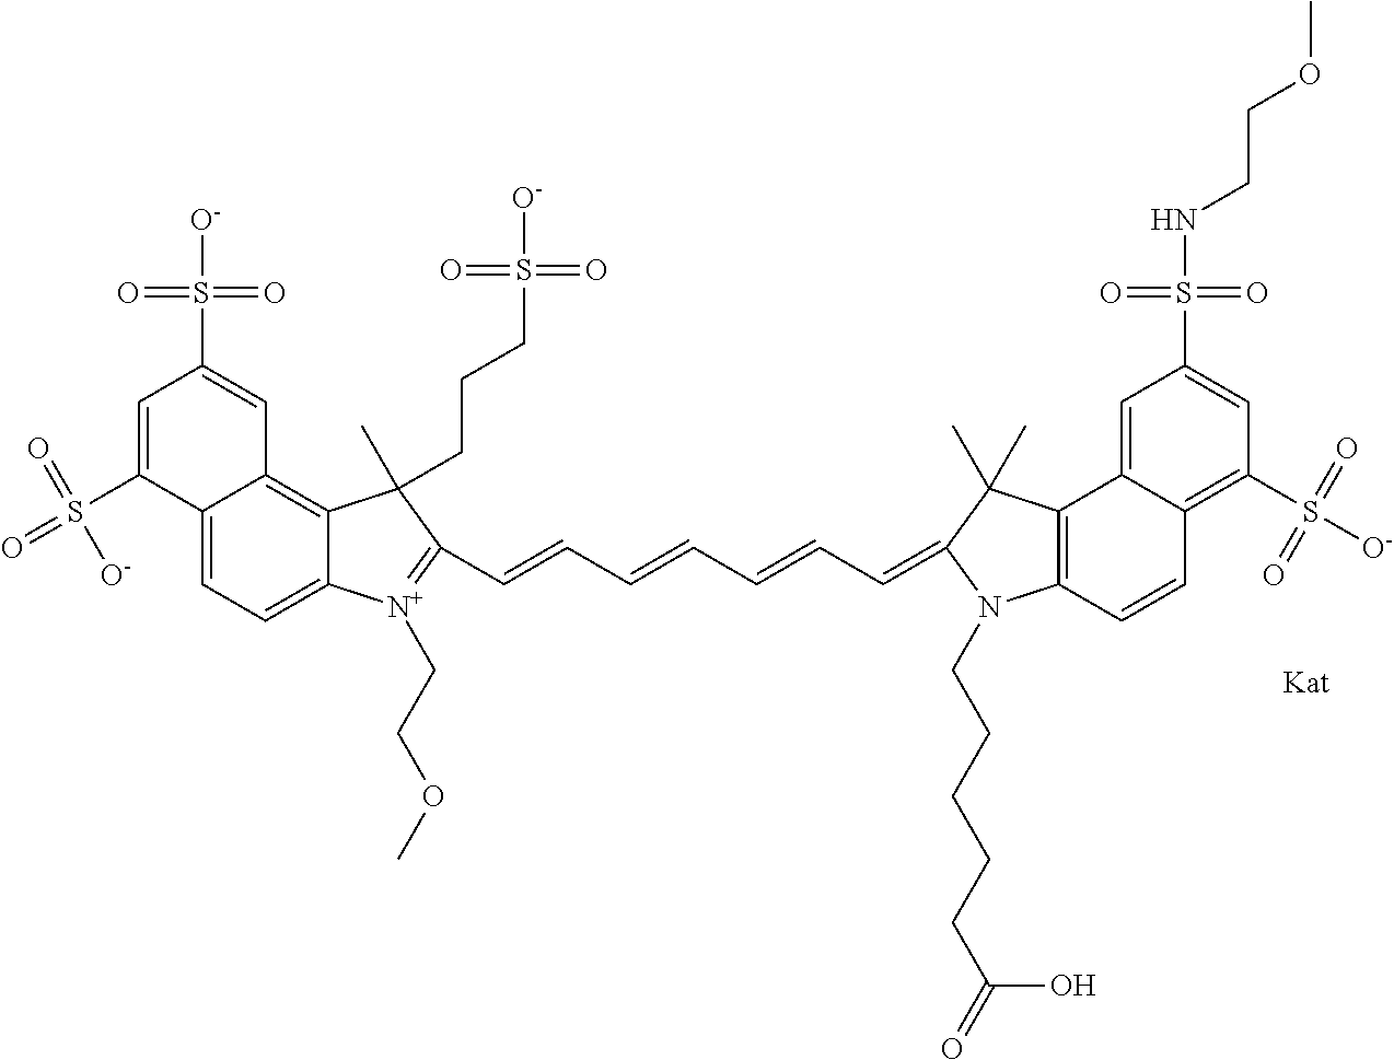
C1=C(S(=O)(=O)[O-])C2=CC=C3C(=C2C=C1S([O-])(=O)=O)C(C)(CCCS(=O)(=O)[O-])C(C=CC=CC=CC=C1C(C)(C)C2=C(C=CC4=C(S([O-])(=O)=O)C=C(S(NCCOC)(=O)=O)C=C24)N1CCCCCC(=O)O)=[N+]3CCOC
